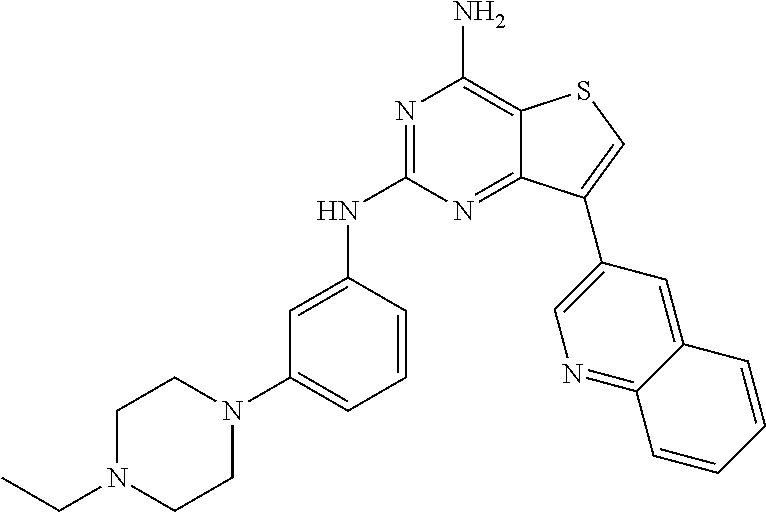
C1CN(C2=CC=CC(NC3=NC(N)=C4C(=N3)C(C3=CN=C5C(=C3)C=CC=C5)=CS4)=C2)CCN1CC
